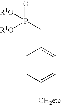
C1=CC([CH2etc])=CC=C1CP(=O)([R1O])[R1O]
